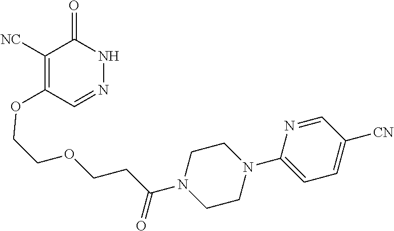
C1([NC])=C(OCCOCCC(N2CCN(C3=CC=C([CN])C=N3)CC2)=O)C=NNC1=O
